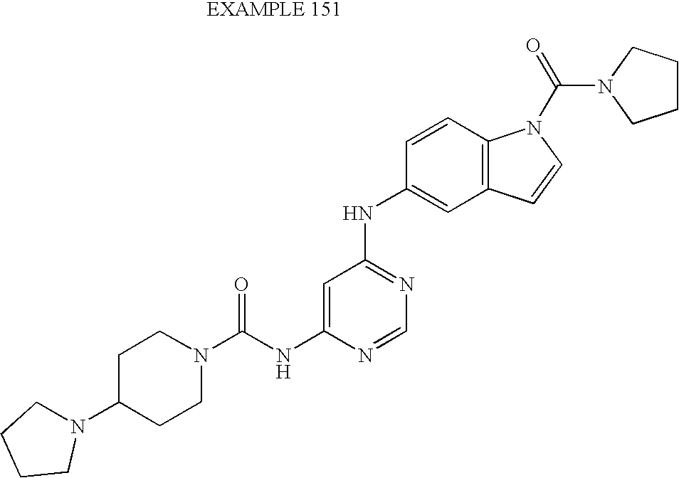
C1=C(NC(N2CCC(N3CCCC3)CC2)=O)N=CN=C1NC1=CC2=C(C=C1)N(C(=O)N1CCCC1)C=C2
